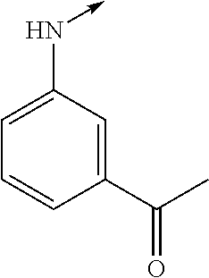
C1=C(C(=O)C)C=CC=C1N->C
